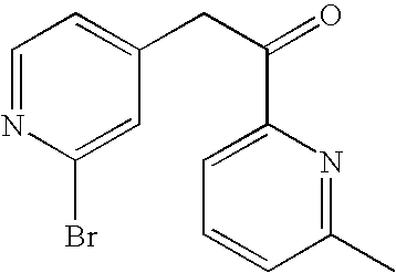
C1=NC(Br)=CC(CC(=O)C2=CC=CC(C)=N2)=C1
